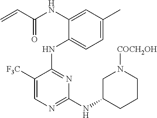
N(C1=CC(C)=CC=C1NC1=NC(NC2CCCN([COCH2OH])C2)=NC=C1[F3C])C(C=C)=O
